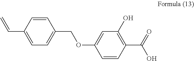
C1(COC2=CC(O)=C(C(=O)O)C=C2)=CC=C(C=C)C=C1
